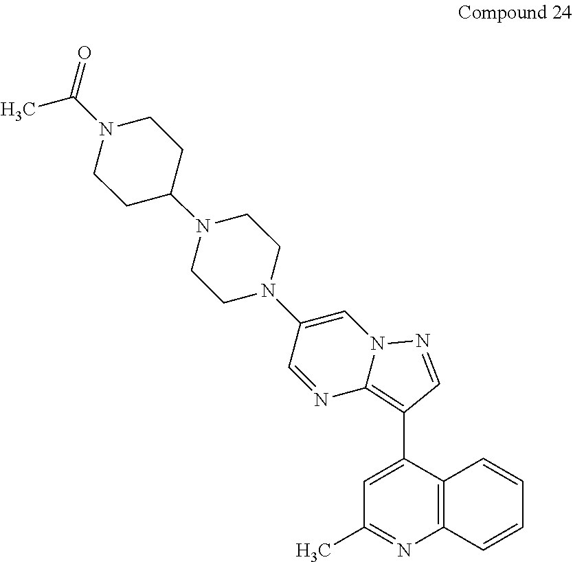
N1(C(C)=O)CCC(N2CCN(C3=CN4C(=C(C5=CC(C)=NC6=C5C=CC=C6)C=N4)N=C3)CC2)CC1
